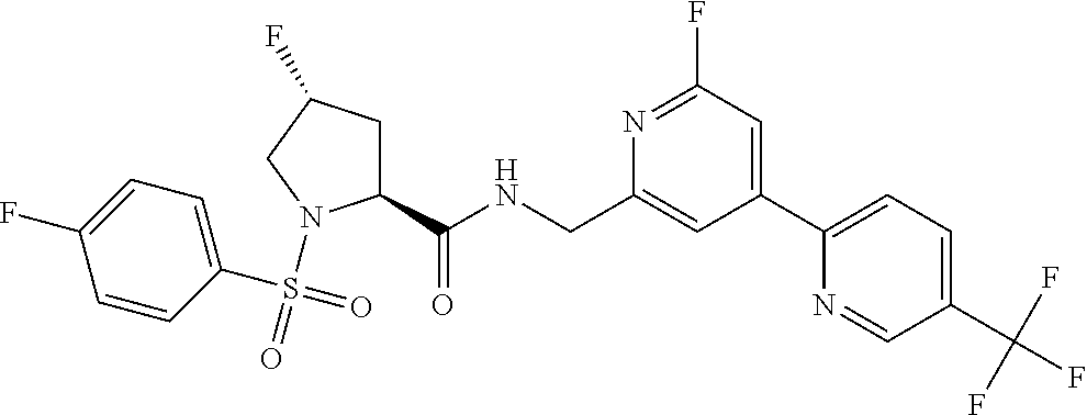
C1=CC(S(=O)(N2C(C(NCC3=CC(C4=CC=C(C(F)(F)F)C=N4)=CC(F)=N3)=O)CC(F)C2)=O)=CC=C1F
